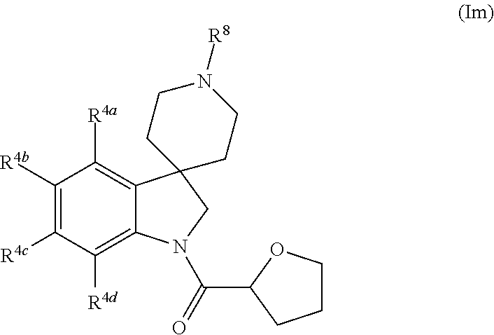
C1([R4b])=C([R4c])C([R4d])=C2C(=C1[R4a])C1(CN2C(C2CCCO2)=O)CCN([R8])CC1
